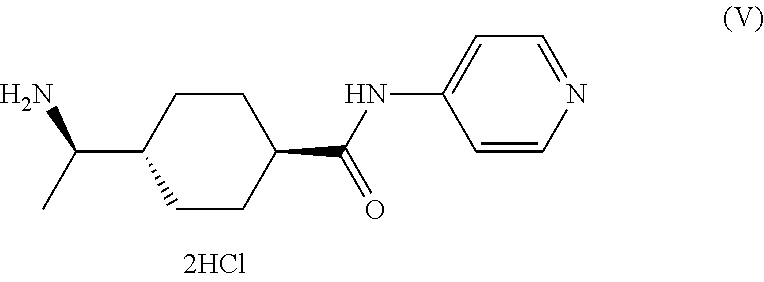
C1(C(C)N)CCC(C(NC2=CC=NC=C2)=O)CC1
